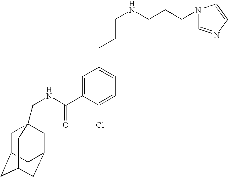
C1C2CC3CC(CC1(CNC(=O)C1=CC(CCCNCCCN4C=NC=C4)=CC=C1Cl)C3)C2
